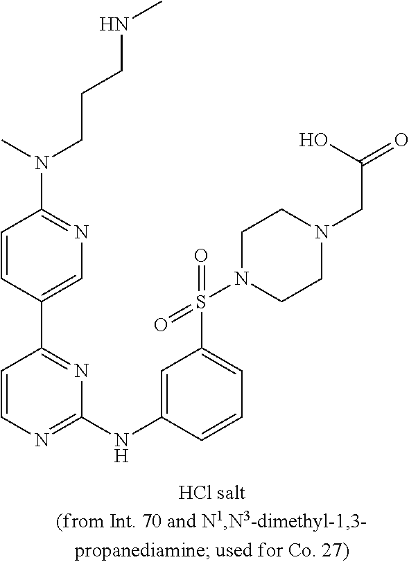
C1=C(C2=NC(NC3=CC(S(N4CCN(CC(O)=O)CC4)(=O)=O)=CC=C3)=NC=C2)C=CC(N(C)CCCNC)=N1
